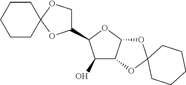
C1CCCCC12OC(C1C(O)C3C(O1)OC1(O3)CCCCC1)CO2
